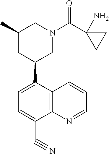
C1(C2CN(C(C3(N)CC3)=O)CC(C)C2)=CC=C(C#N)C2=C1C=CC=N2
